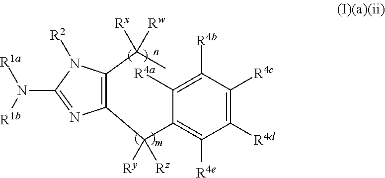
C1(C(C2=C([R4e])C([R4d])=C([R4c])C([R4b])=C2[R4a])([Ry])[Rz])=C(C(C)([Rw])[Rx])N([R2])C(N([R1b])[R1a])=N1
